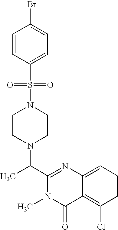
C1(C(N2CCN(S(=O)(=O)C3=CC=C(Br)C=C3)CC2)C)=NC2=CC=CC(Cl)=C2C(=O)N1C
